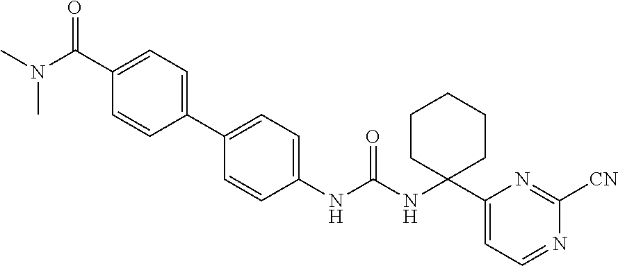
C1(NC(NC2(C3=CC=NC([CN])=N3)CCCCC2)=O)=CC=C(C2=CC=C(C(N(C)C)=O)C=C2)C=C1
